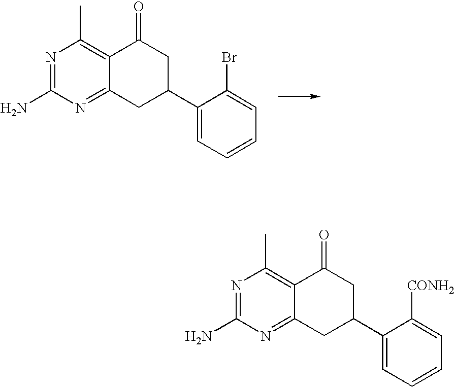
C1(C2CC3=NC(N)=NC(C)=C3C(=O)C2)=CC=CC=C1Br.C1(C2CC3=NC(N)=NC(C)=C3C(=O)C2)=CC=CC=C1[CONH2]
